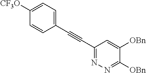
C(#CC1=NN=C([OBn])C([OBn])=C1)C1=CC=C([CF3O])C=C1
